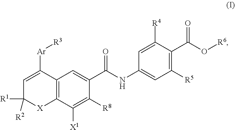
C1=C([Ar][R3])C2=C(C([X1])=C([R8])C(C(NC3=CC([R5])=C(C(O[R6])=O)C([R4])=C3)=O)=C2)[X]C1([R1])[R2]
